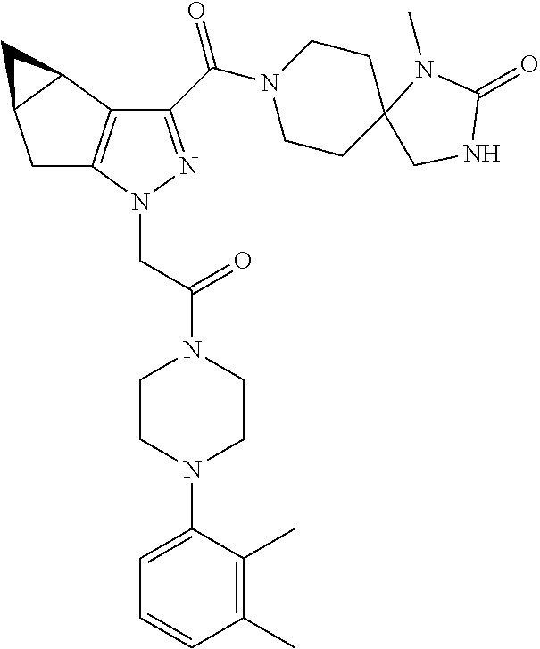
C1C2=C(C3C1C3)C(C(N1CCC3(CC1)N(C)C(=O)NC3)=O)=NN2CC(N1CCN(C2=CC=CC(C)=C2C)CC1)=O
